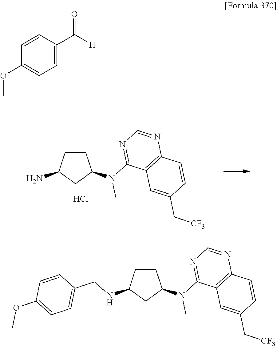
C1=CC(C([H])=O)=CC=C1OC.C1(N)CC(N(C)C2=NC=NC3=C2C=C(C[CF3])C=C3)CC1.Cl.C1(NCC2=CC=C(OC)C=C2)CC(N(C)C2=NC=NC3=C2C=C(C[CF3])C=C3)CC1
